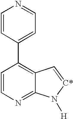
C1=CN=C2C(=C1C1=CC=NC=C1)C=[C*]N2[H]
